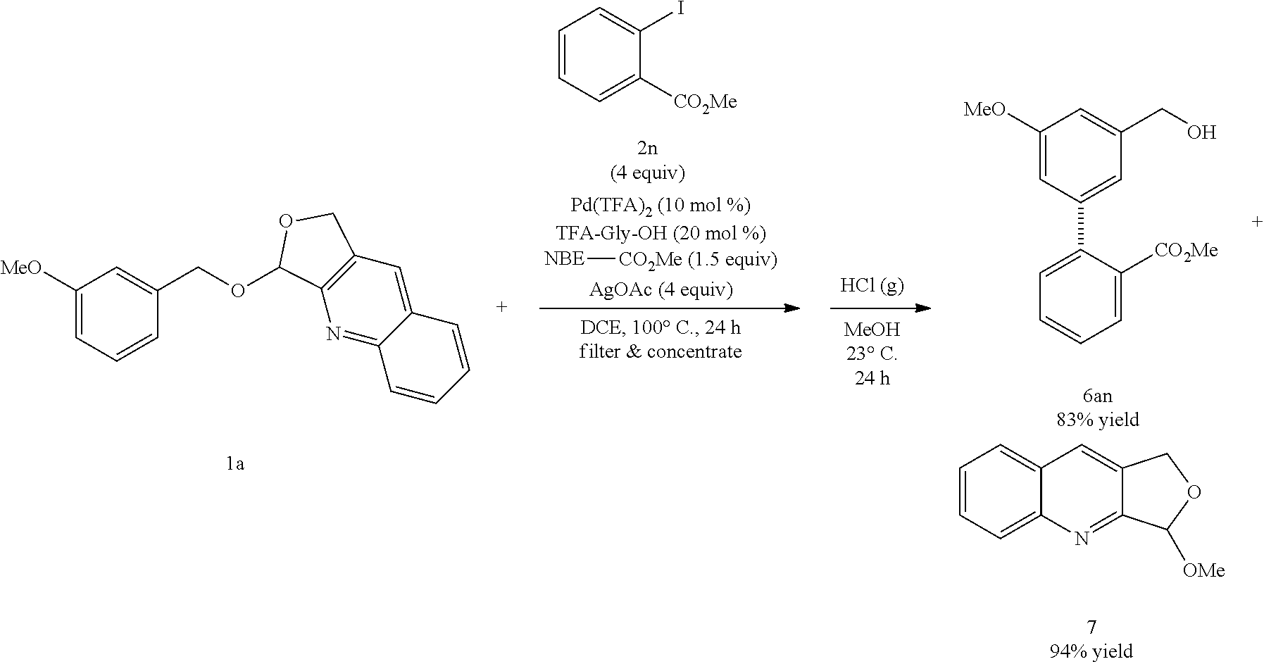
C1=CC=C([CO2Me])C(I)=C1.[NBE][CO2Me (1.5 equiv)].C1([MeO])=CC=CC(COC2C3=C(C=C4C(=N3)C=CC=C4)CO2)=C1.C1([MeO])=CC(C2=CC=CC=C2[CO2Me])=CC(CO)=C1.C1=CC=C2C(=C1)C=C1C(=N2)C([OMe])OC1
